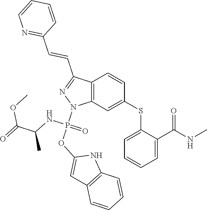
C1(SC2=CC3=C(C=C2)C(C=CC2=NC=CC=C2)=NN3P(OC2=CC3=C(N2)C=CC=C3)(NC(C)C(=O)OC)=O)=CC=CC=C1C(NC)=O
